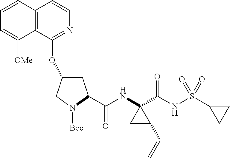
C12=C(C(OC3CC(C(NC4(C(NS(C5CC5)(=O)=O)=O)CC4C=C)=O)N([Boc])C3)=NC=C1)C([OMe])=CC=C2
